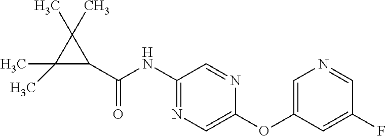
C1(C(=O)NC2=NC=C(OC3=CN=CC(F)=C3)N=C2)C(C)(C)C1(C)C
